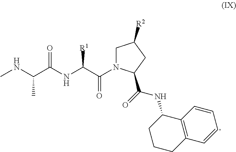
N(C(C(NC(C(N1CC([R2])CC1C(=O)NC1CCCC2=C1C=CC=C2)=O)[R1])=O)C)C
